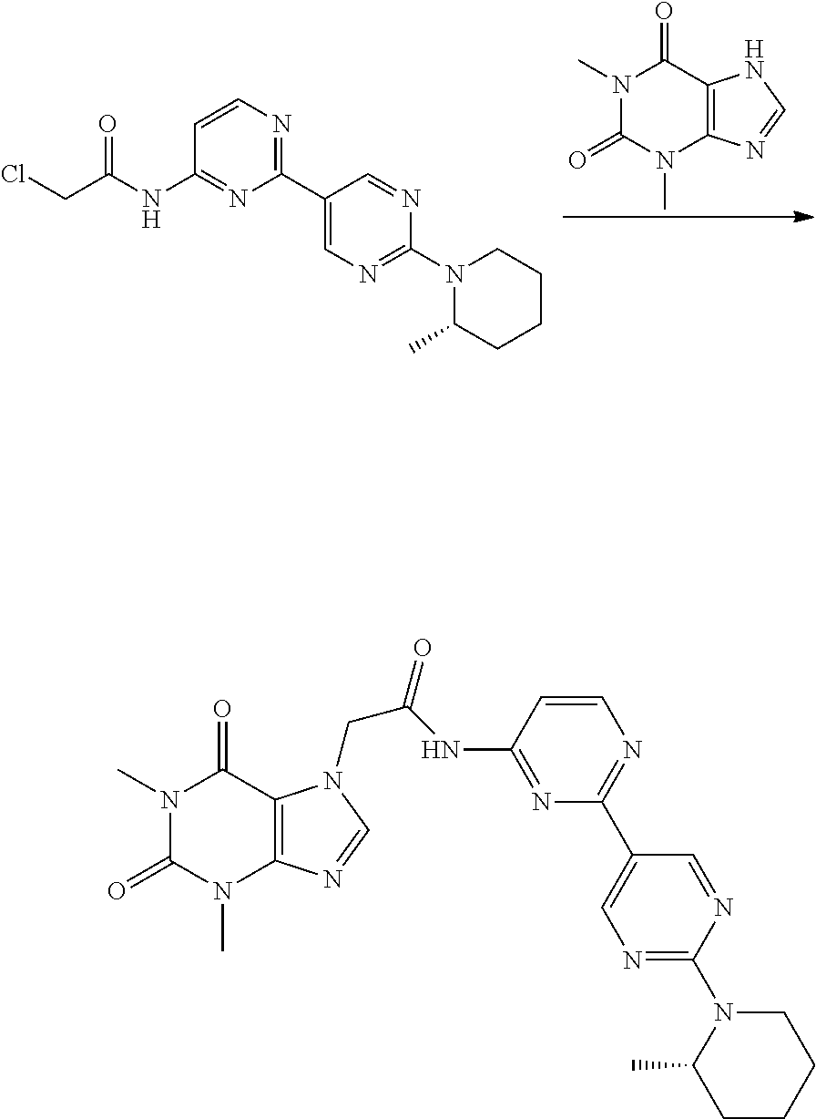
C1=CN=C(C2=CN=C(N3C(C)CCCC3)N=C2)N=C1NC(CCl)=O.N1(C)C(=O)N(C)C2=C(C1=O)NC=N2.N1(C)C(=O)N(C)C2=C(C1=O)N(CC(=O)NC1=NC(C3=CN=C(N4CCCCC4C)N=C3)=NC=C1)C=N2
